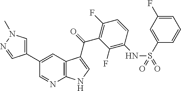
C1(C2=CC3=C(N=C2)NC=C3C(=O)C2=C(F)C=CC(NS(=O)(C3=CC(F)=CC=C3)=O)=C2F)=CN(C)N=C1
